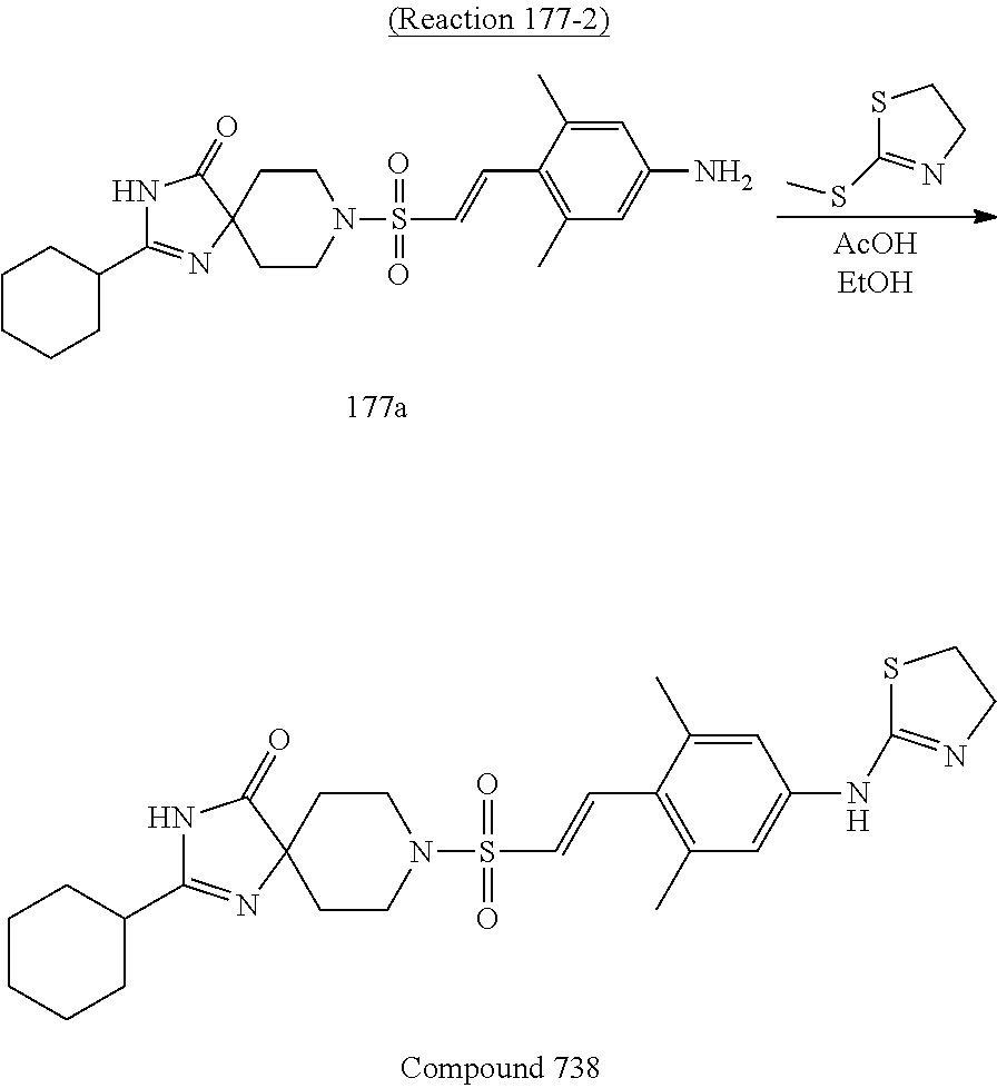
C1CN(S(=O)(=O)C=CC2=C(C)C=C(N)C=C2C)CCC12C(=O)NC(C1CCCCC1)=N2.S1C(SC)=NCC1.C1CN(S(=O)(=O)C=CC2=C(C)C=C(NC3=NCCS3)C=C2C)CCC12C(=O)NC(C1CCCCC1)=N2
